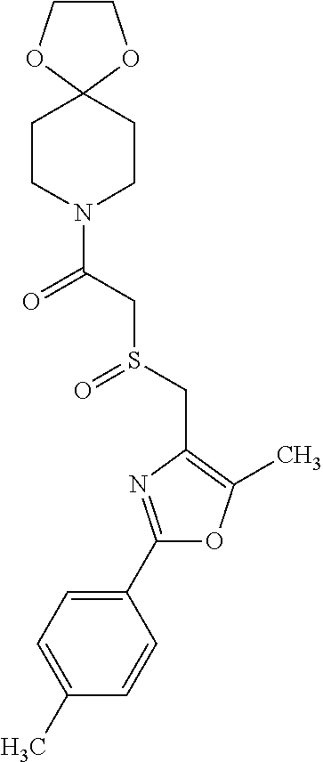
C1(C2=NC(CS(=O)CC(=O)N3CCC4(CC3)OCCO4)=C(C)O2)=CC=C(C)C=C1
